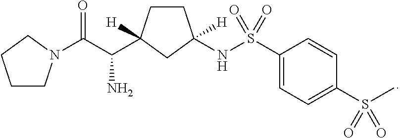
C1(S(NC2([H])CCC(C(N)C(=O)N3CCCC3)([H])C2)(=O)=O)=CC=C(S(C)(=O)=O)C=C1
